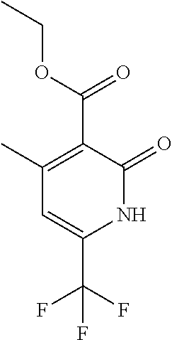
C1(C)=C(C(=O)OCC)C(=O)NC(C(F)(F)F)=C1
